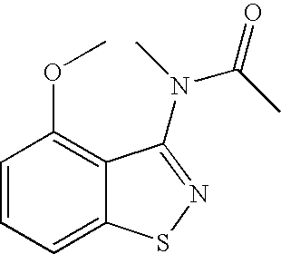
C1=CC=C2C(=C1OC)C(N(C)C(C)=O)=NS2
